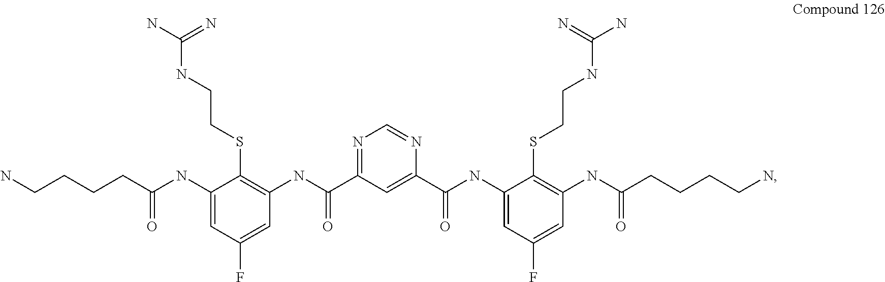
C1(NC(CCCCN)=O)=CC(F)=CC(NC(C2=NC=NC(C(NC3=CC(F)=CC(NC(CCCCN)=O)=C3SCCNC(=N)N)=O)=C2)=O)=C1SCCNC(N)=N
